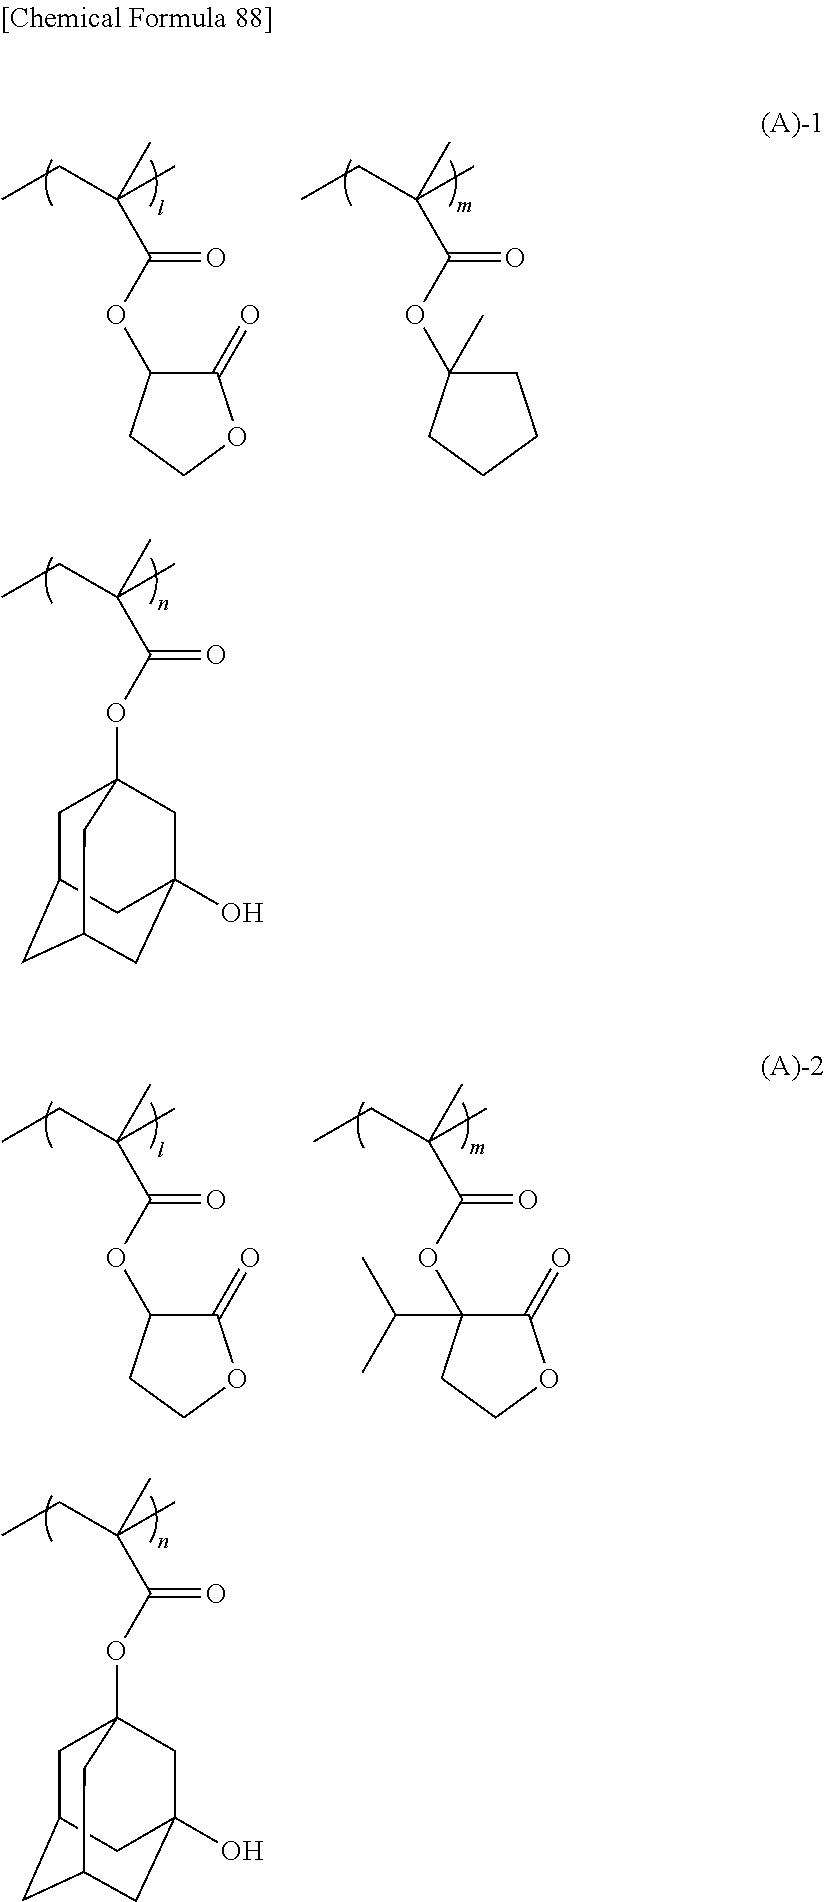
O(C(C(C)(C)CC)=O)C12CC3CC(CC(O)(C1)C3)C2.O(C(C(C)(C)CC)=O)C12CC3CC(CC(O)(C1)C3)C2.C1(=O)C(OC(C(C)(C)CC)=O)CCO1.C1C(OC(C(C)(C)CC)=O)(C)CCC1.C1(=O)C(OC(C(C)(C)CC)=O)CCO1.C1(=O)C(OC(C(C)(C)CC)=O)(C(C)C)CCO1
